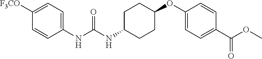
C1=C([F3CO])C=CC(NC(NC2CCC(OC3=CC=C(C(OC)=O)C=C3)CC2)=O)=C1
